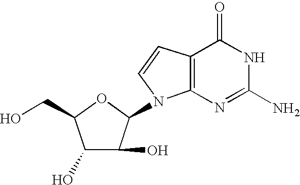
C1(O)C(O)C(N2C3=C(C=C2)C(=O)NC(N)=N3)OC1CO
